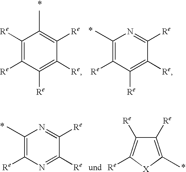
C1([Re])=C([Re])C([Re])=C([Re])C([Re])=C1C.C1(C)=C([Re])C([Re])=C([Re])C([Re])=N1.C1(C)=C([Re])N=C([Re])C([Re])=N1.C1([Re])=C(C)[X]C([Re])=C1[Re]
